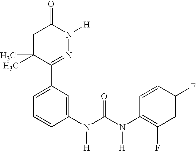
C1C(C)(C)C(C2=CC=CC(N(C(N(C3=C(F)C=C(F)C=C3)[H])=O)[H])=C2)=NN([H])C1=O
